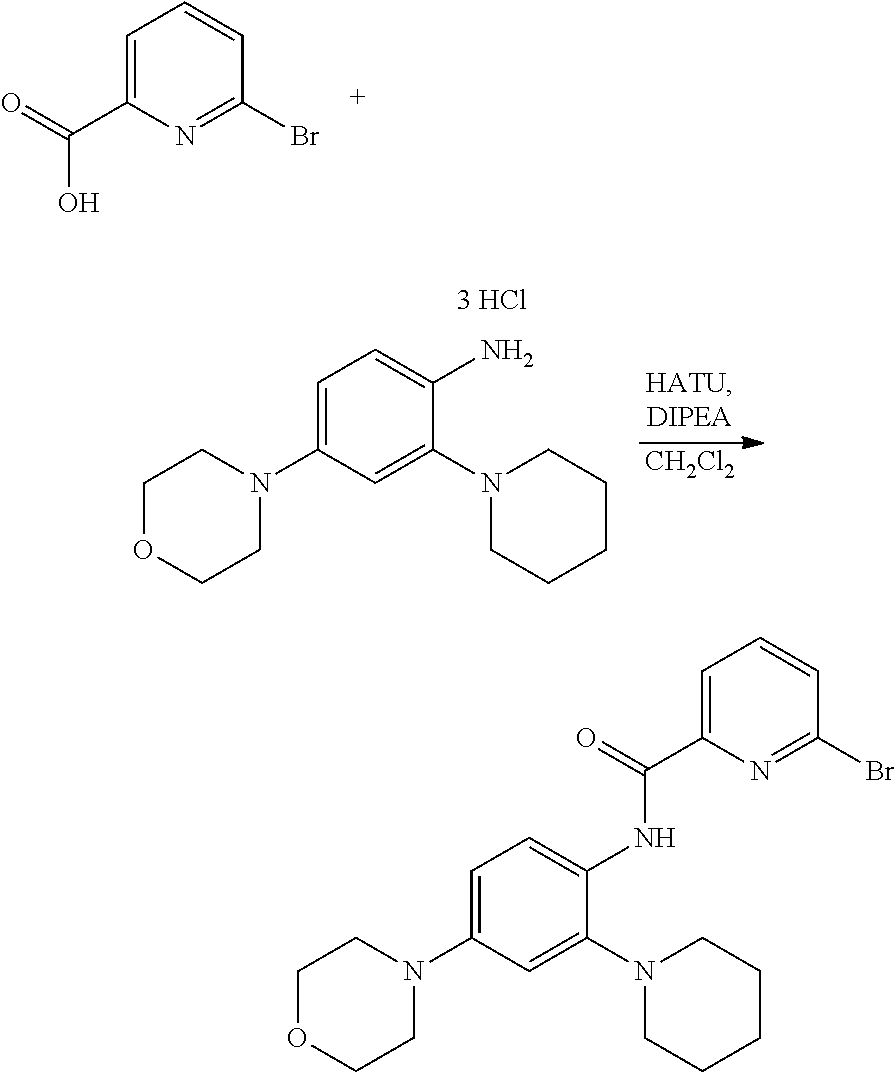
C1=C(C(O)=O)N=C(Br)C=C1.C1=C(N2CCOCC2)C=C(N2CCCCC2)C(N)=C1.[CH2Cl2].C1=C(N2CCOCC2)C=C(N2CCCCC2)C(NC(C2=CC=CC(Br)=N2)=O)=C1
